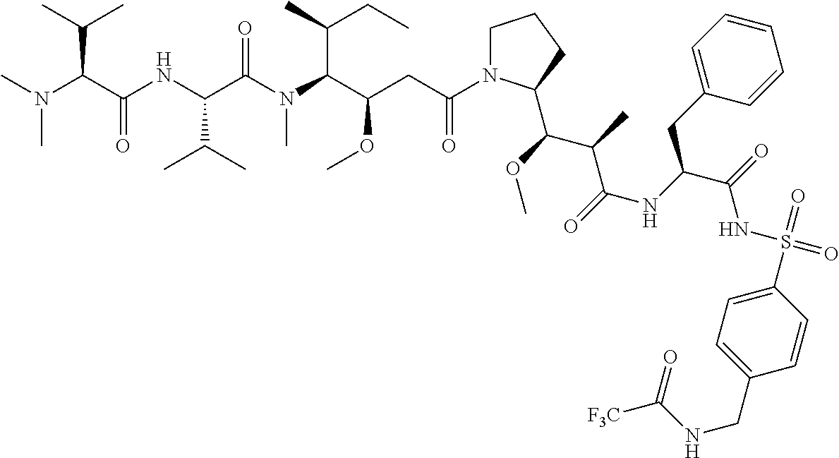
C1N(C(CC(C(N(C(C(NC(C(N(C)C)C(C)C)=O)C(C)C)=O)C)C(C)CC)OC)=O)C(C(OC)C(C)C(=O)NC(C(=O)NS(=O)(=O)C2=CC=C(CNC([F3C])=O)C=C2)CC2=CC=CC=C2)CC1
